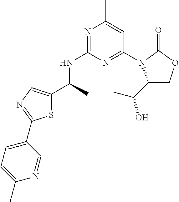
N1=C(NC(C)C2=CN=C(C3=CC=C(C)N=C3)S2)N=C(N2C(C(C)O)COC2=O)C=C1C
